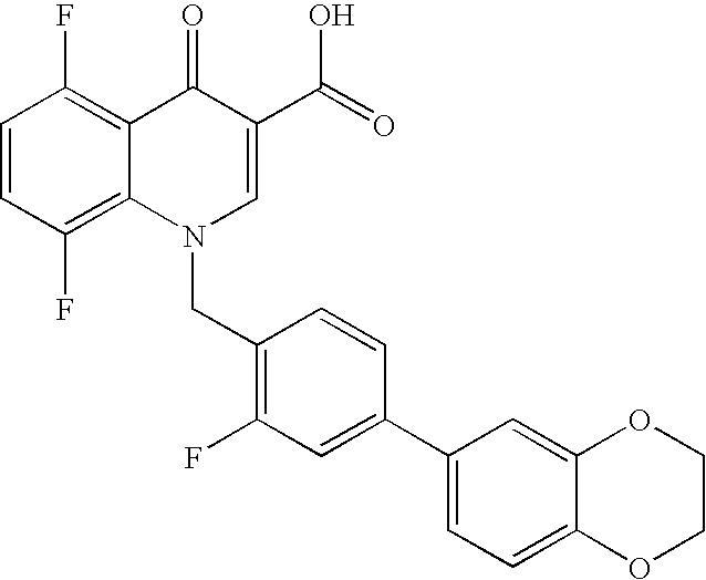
C12=C(F)C=CC(F)=C1C(=O)C(C(=O)O)=CN2CC1=C(F)C=C(C2=CC=C3C(=C2)OCCO3)C=C1
